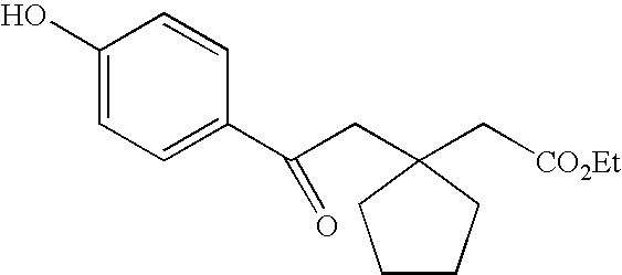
OC1=CC=C(C(CC2(C[CO2Et])CCCC2)=O)C=C1
